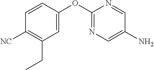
C1(OC2=NC=C(N)C=N2)=CC(CC)=C([NC])C=C1
